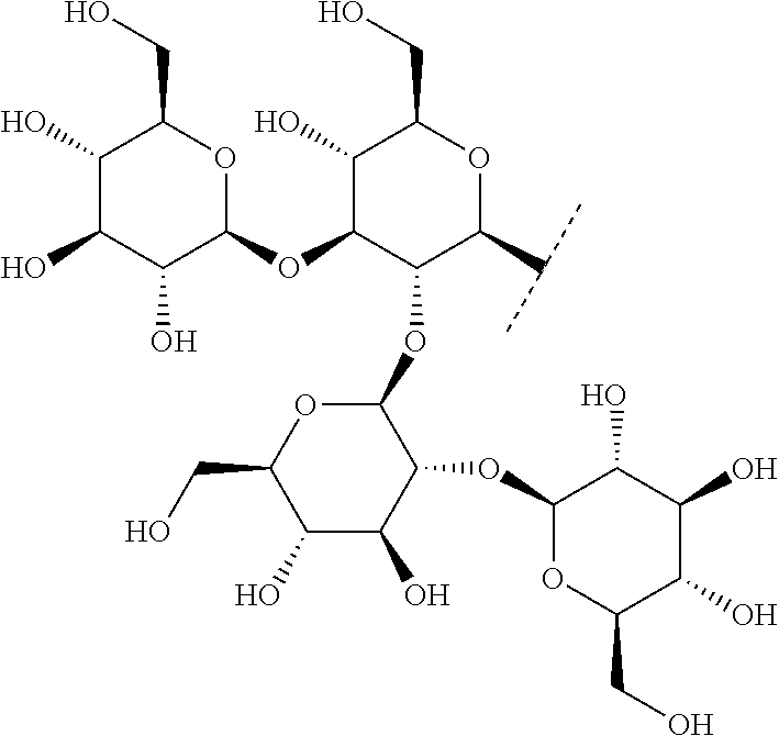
C1(OC2C(OC3C(OC4C(O)C(O)C(O)C(CO)O4)C(O)C(CO)OC3C(C)C)OC(CO)C(O)C2O)OC(CO)C(O)C(O)C1O
